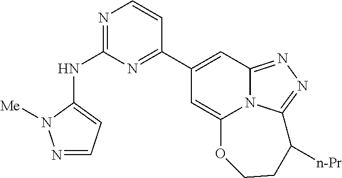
N1=C(NC2=CC=NN2[Me])N=C(C2=CC3=NN=C4N3C(=C2)OCCC4[n-Pr])C=C1
